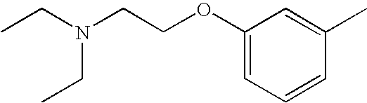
CCN(CCOC1=CC=CC(C)=C1)CC
